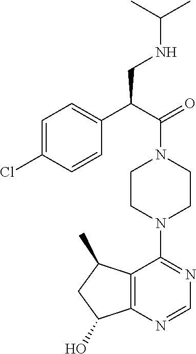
C1=C(Cl)C=CC(C(C(N2CCN(C3=NC=NC4=C3C(C)CC4O)CC2)=O)CNC(C)C)=C1
